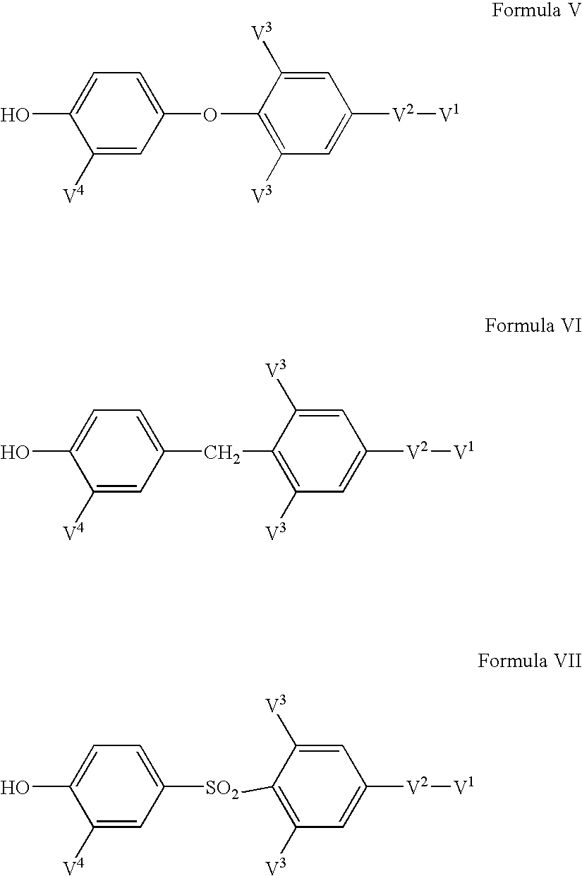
C1([V4])=CC(OC2=C([V3])C=C([V2][V1])C=C2[V3])=CC=C1O.C1([V4])=CC(CC2=C([V3])C=C([V2][V1])C=C2[V3])=CC=C1O.C1([V4])=CC([SO2]C2=C([V3])C=C([V2][V1])C=C2[V3])=CC=C1O
